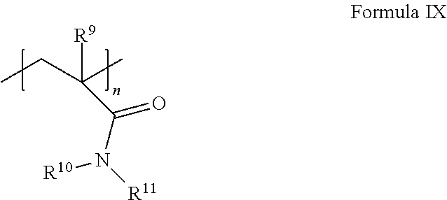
CCC(C)([R9])C(N([R11])[R10])=O
